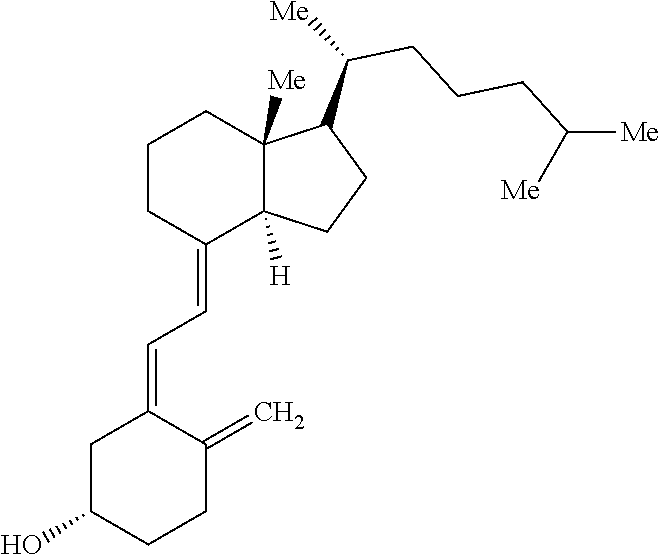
C1CC(=CC=C2CC(O)CCC2=C)C2([H])C([Me])(C1)C(C([Me])CCCC([Me])[Me])CC2
